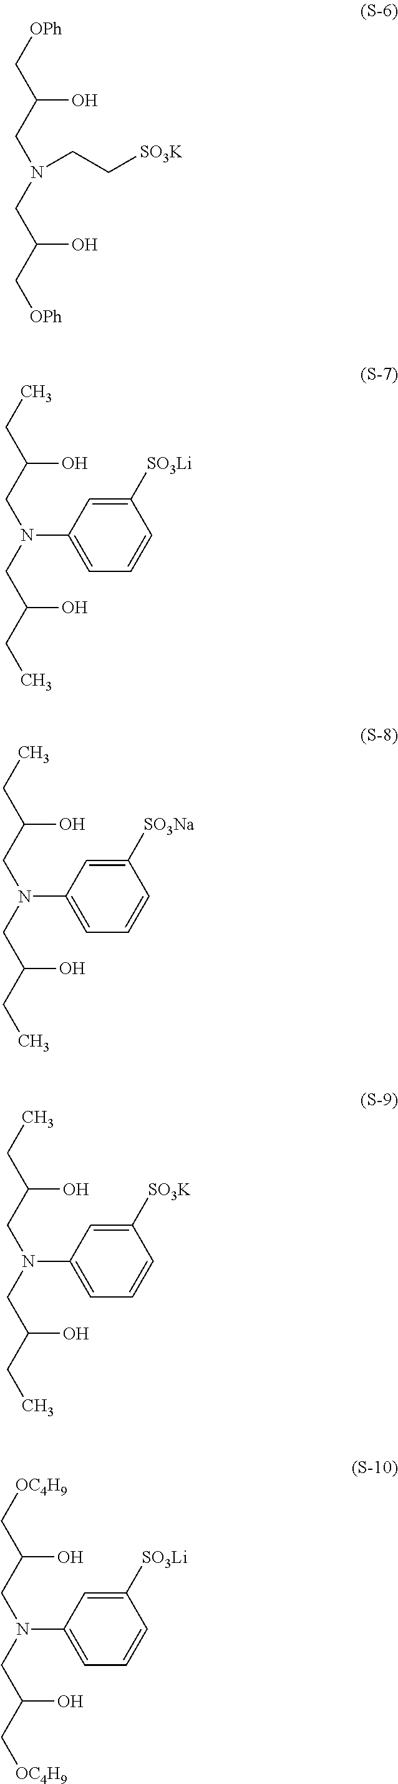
[OPh]CC(O)CN(CC[SO3K])CC(O)C[OPh].CCC(O)CN(C1=CC=CC([SO3Li])=C1)CC(O)CC.CCC(O)CN(C1=CC=CC([SO3Na])=C1)CC(O)CC.CCC(O)CN(C1=CC=CC([SO3K])=C1)CC(O)CC.[OC4H9]CC(O)CN(C1=CC=CC([SO3Li])=C1)CC(O)C[OC4H9]
